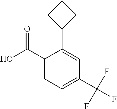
C1(C(O)=O)=CC=C(C(F)(F)F)C=C1C1CCC1
